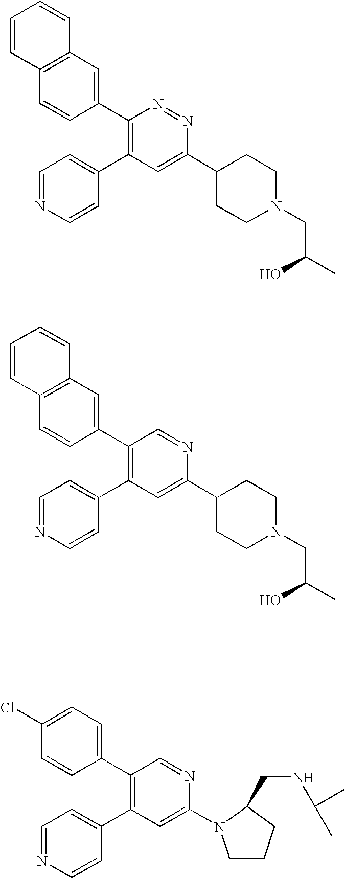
C12=C(C=C(C3=C(C4=CC=NC=C4)C=C(C4CCN(CC(O)C)CC4)N=N3)C=C1)C=CC=C2.C12=C(C=C(C3=C(C4=CC=NC=C4)C=C(C4CCN(CC(O)C)CC4)N=C3)C=C1)C=CC=C2.C1(Cl)=CC=C(C2=C(C3=CC=NC=C3)C=C(N3CCCC3CNC(C)C)N=C2)C=C1
